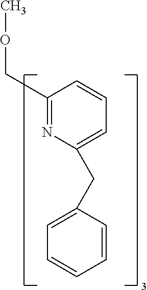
C1(COC)=NC(CC2=CC=CC=C2)=CC=C1
